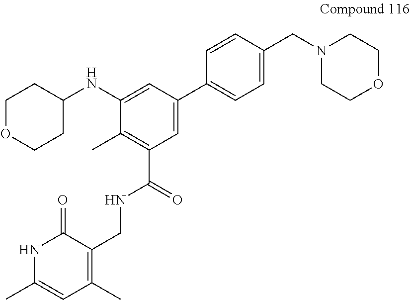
C1OCCC(NC2=CC(C3=CC=C(CN4CCOCC4)C=C3)=CC(C(=O)NCC3=C(C)C=C(C)NC3=O)=C2C)C1
